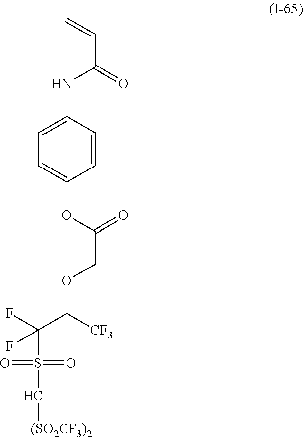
C=CC(=O)NC1=CC=C(OC(=O)COC(C(F)(F)S(=O)(=O)C[(SO2CF3)2])[CF3])C=C1
